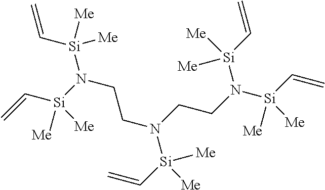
C=C[Si](N(CCN(CCN([Si](C=C)([Me])[Me])[Si](C=C)([Me])[Me])[Si](C=C)([Me])[Me])[Si](C=C)([Me])[Me])([Me])[Me]
